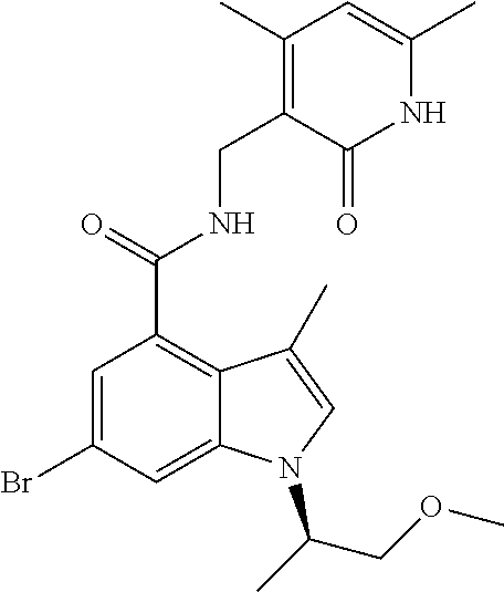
N1C(C)=CC(C)=C(CNC(C2=C3C(=CC(Br)=C2)N(C(C)COC)C=C3C)=O)C1=O
